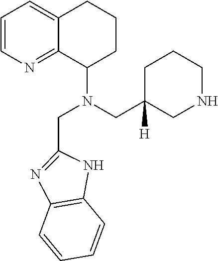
C1=CN=C2C(=C1)CCCC2N(CC1([H])CNCCC1)CC1=NC2=C(N1)C=CC=C2
